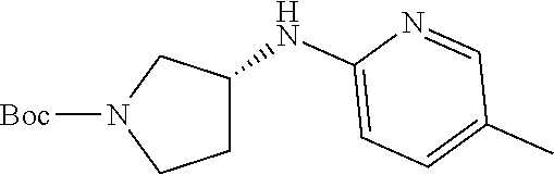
[Boc]N1CCC(NC2=CC=C(C)C=N2)C1
